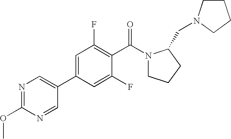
C1(C2=CC(F)=C(C(N3CCCC3CN3CCCC3)=O)C(F)=C2)=CN=C(OC)N=C1
